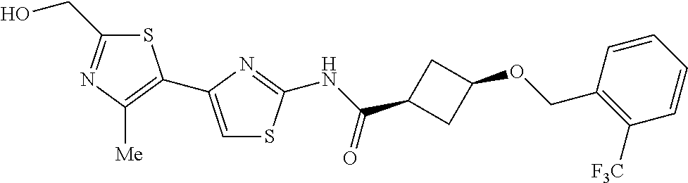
S1C(CO)=NC([Me])=C1C1=CSC(NC(C2CC(OCC3=C([F3C])C=CC=C3)C2)=O)=N1
